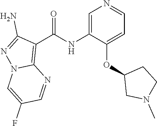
C1=C(NC(C2=C3N(N=C2N)C=C(F)C=N3)=O)C(OC2CN(C)CC2)=CC=N1
